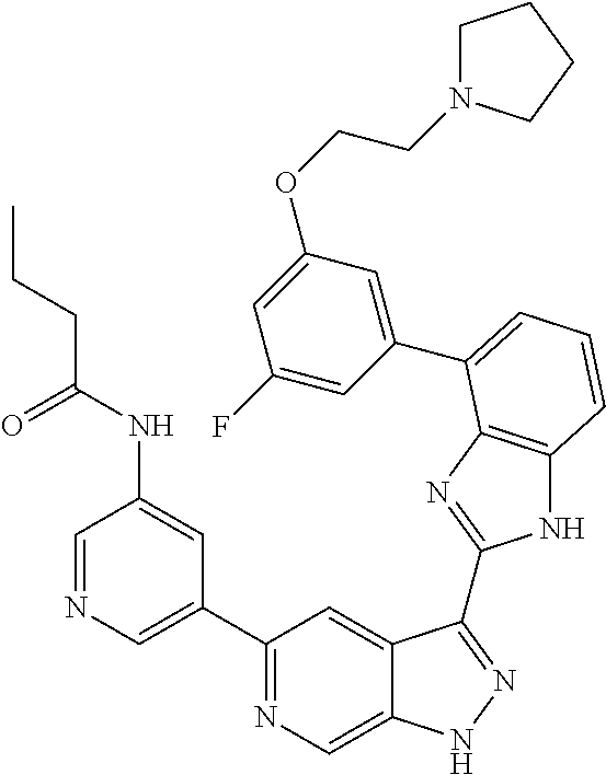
C1(C2=NC=C3C(=C2)C(C2=NC4=C(N2)C=CC=C4C2=CC(OCCN4CCCC4)=CC(F)=C2)=NN3)=CN=CC(NC(=O)CCC)=C1
